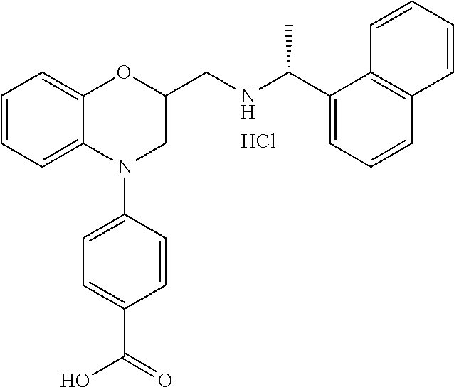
C1=CC=C2C(=C1)OC(CNC(C1=CC=CC3=C1C=CC=C3)C)CN2C1=CC=C(C(=O)O)C=C1.Cl
